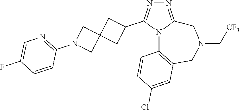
N1=C2N(C(C3CC4(C3)CN(C3=NC=C(F)C=C3)C4)=N1)C1=C(CN(C[CF3])C2)C=C(Cl)C=C1
